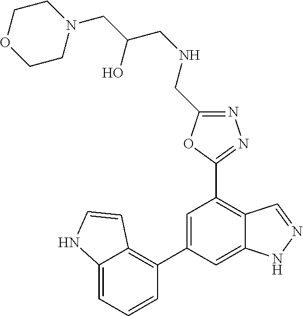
C1=C(C2=C3C(=CC=C2)NC=C3)C=C2C(=C1C1=NN=C(CNCC(CN3CCOCC3)O)O1)C=NN2
